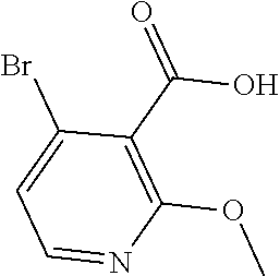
BrC1=CC=NC(OC)=C1C(=O)O
